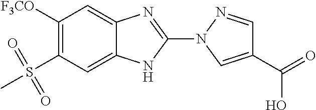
C1([F3CO])=C(S(C)(=O)=O)C=C2C(=C1)N=C(N1C=C(C(=O)O)C=N1)N2
